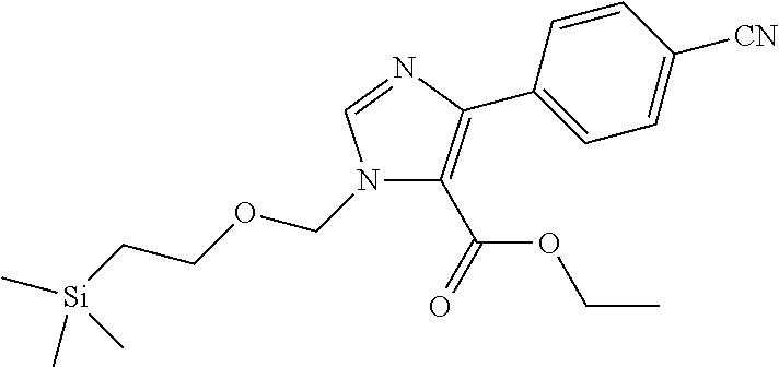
N1(COCC[Si](C)(C)C)C(C(OCC)=O)=C(C2=CC=C([CN])C=C2)N=C1
